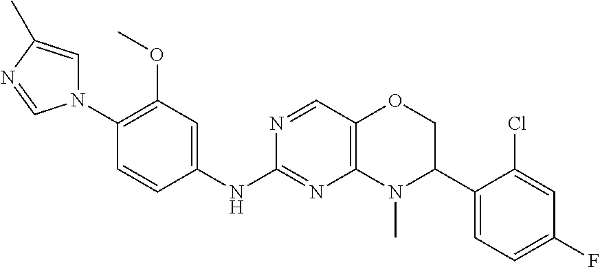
N1(C2=C(OC)C=C(NC3=NC4=C(C=N3)OCC(C3=CC=C(F)C=C3Cl)N4C)C=C2)C=C(C)N=C1
